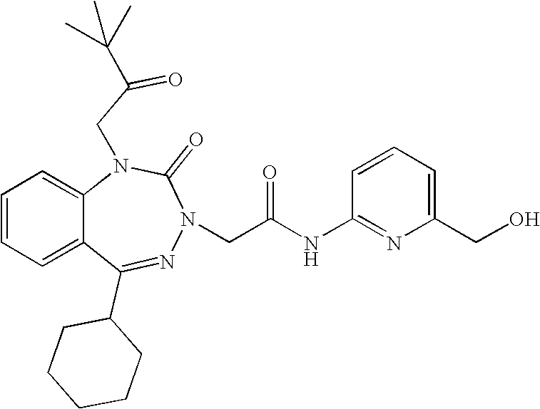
C1=CC=C2C(=C1)N(CC(=O)C(C)(C)C)C(=O)N(CC(NC1=NC(CO)=CC=C1)=O)N=C2C1CCCCC1
